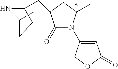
C1(=O)N(C2=CC(=O)OC2)C(C)CC12CC1NC(C2)CC1
